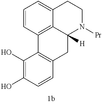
C1=CC2=C3C(=C1)CCN([Pr])C3([H])CC1=C2C(O)=C(O)C=C1
